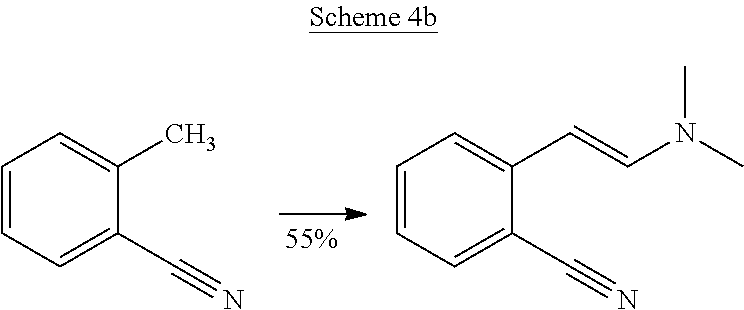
C1=CC=C(C#N)C(C)=C1.C1=CC=C(C#N)C(C=CN(C)C)=C1
